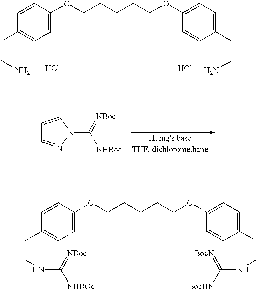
C1=CC(OCCCCCOC2=CC=C(CCN)C=C2)=CC=C1CCN.Cl.Cl.C1=CC(OCCCCCOC2=CC=C(CCNC(=[BocN])[BocHN])C=C2)=CC=C1CCNC(=[NBoc])[NHBOc].C1=CN(C([NHBoc])=[NBoc])N=C1
